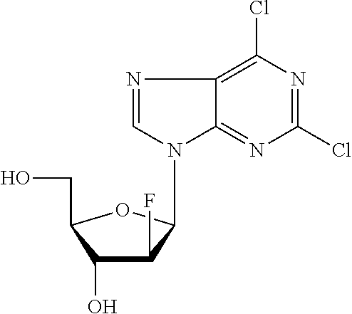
C12=C(Cl)N=C(Cl)N=C1N(C1C(F)C(O)C(CO)O1)C=N2
